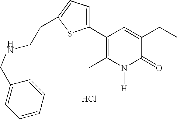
Cl.C1(C2=CC=C(CCNCC3=CC=CC=C3)S2)=C(C)N([H])C(=O)C(CC)=C1
